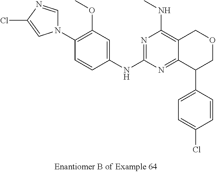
C1(OC)=C(N2C=NC(Cl)=C2)C=CC(NC2=NC(NC)=C3C(=N2)C(C2=CC=C(Cl)C=C2)COC3)=C1
